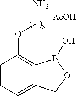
C1=CC=C2C(=C1OCN)B(O)OC2.[AcOH]
